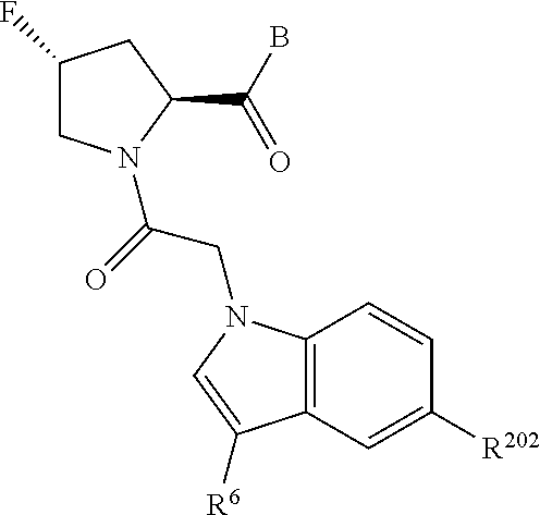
C1(F)CN(C(=O)CN2C3=C(C=C([R202])C=C3)C([R6])=C2)C(C(B)=O)C1
